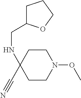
N(C1(C#N)CCN(OC)CC1)CC1CCCO1
